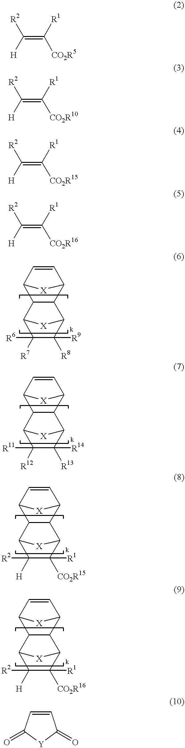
[R2]C(=C([CO2R5])[R1])[H].[R2]C(=C([CO2R10])[R1])[H].[R2]C(=C([CO2R15])[R1])[H].[R2]C(=C([CO2R16])[R1])[H].C12C([R7])([R6])C([R8])([R9])C(C3C1C1C=CC3[X]1)[X]2.C12C([R12])([R11])C([R13])([R14])C(C3C1C1C=CC3[X]1)[X]2.C12C([H])([R2])C([CO2R15])([R1])C(C3C1C1C=CC3[X]1)[X]2.C12C([H])([R2])C([CO2R16])([R1])C(C3C1C1C=CC3[X]1)[X]2.C1=CC(=O)[Y]C1=O
